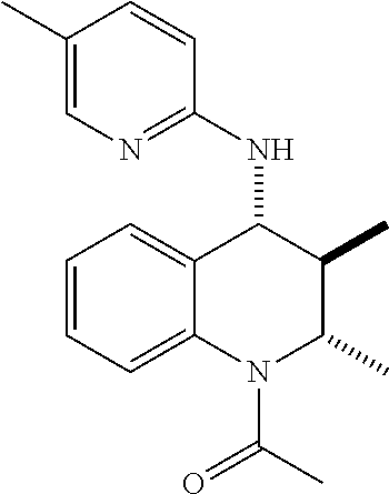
C1=CC=C2C(=C1)C(NC1=NC=C(C)C=C1)C(C)C(C)N2C(C)=O
